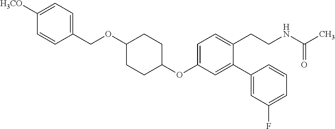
C1(OC2=CC=C(CCNC(C)=O)C(C3=CC(F)=CC=C3)=C2)CCC(OCC2=CC=C([H3CO])C=C2)CC1
